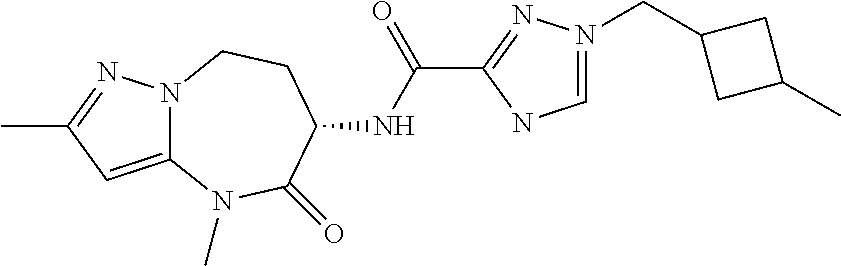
N12C(=CC(C)=N1)N(C)C(=O)C(NC(C1=NN(CC3CC(C)C3)=CN1)=O)CC2
